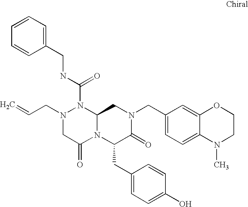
C1=CC=C(CNC(N2N(CC=C)CC(=O)N3C2CN(CC2=CC=C4C(=C2)OCCN4C)C(=O)C3CC2=CC=C(O)C=C2)=O)C=C1
